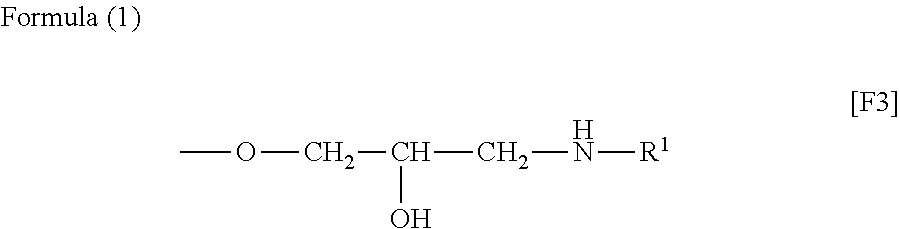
COCC(O)CN[R1]
